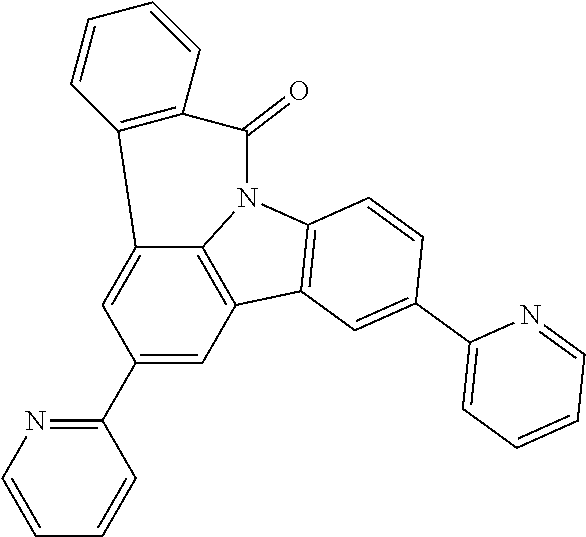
C12=CC(C3=NC=CC=C3)=CC3=C1N(C1=C3C=C(C3=CC=CC=N3)C=C1)C(=O)C1=C2C=CC=C1
